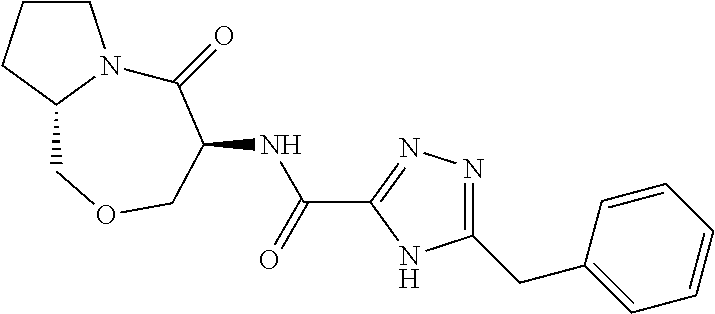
N(C(C1=NN=C(CC2=CC=CC=C2)N1)=O)C1COCC2CCCN2C1=O
